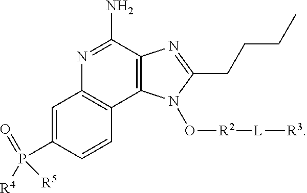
N1=C(N)C2=C(C3=C1C=C(P(=O)([R4])[R5])C=C3)N(O[R2][L][R3])C(CCCC)=N2
